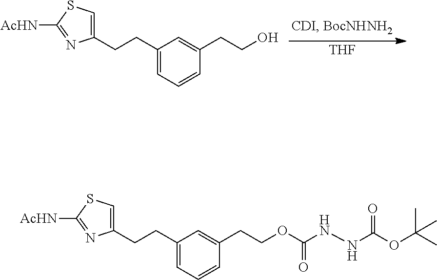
[THF].C1(CCC2=CSC([AcHN])=N2)=CC=CC(CCO)=C1.C1(CCC2=CSC([AcHN])=N2)=CC=CC(CCOC(NNC(OC(C)(C)C)=O)=O)=C1
